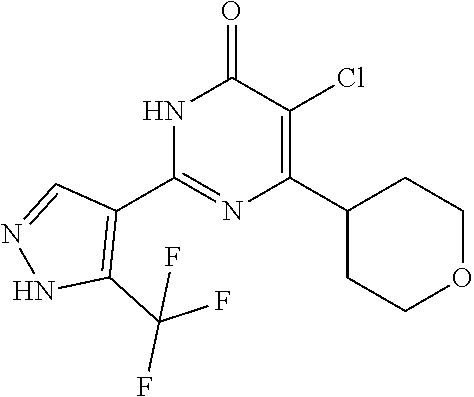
N1C(C2=C(C(F)(F)F)NN=C2)=NC(C2CCOCC2)=C(Cl)C1=O
